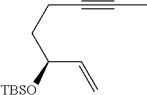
C(C=C)(CCC#CC)[TBSO]
